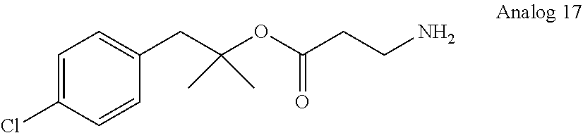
C1=C(Cl)C=CC(CC(OC(CCN)=O)(C)C)=C1
